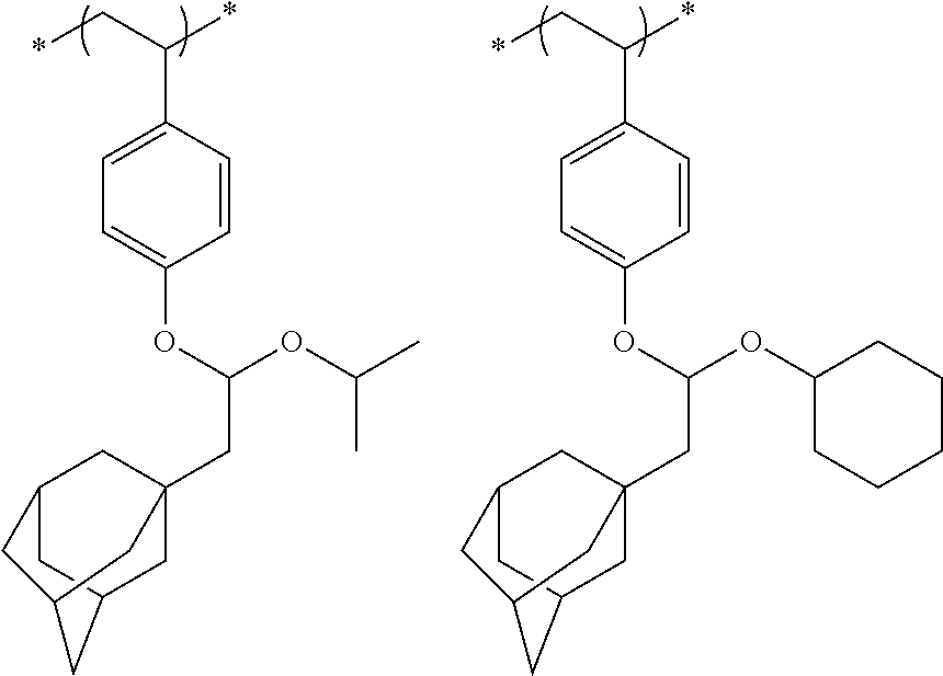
C1=CC(C(C*)*)=CC=C1OC(OC(C)C)CC12CC3CC(C1)CC(C3)C2.C1=CC(C(C*)*)=CC=C1OC(OC1CCCCC1)CC12CC3CC(C1)CC(C3)C2
